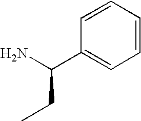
C1=CC=CC=C1C(N)CC
